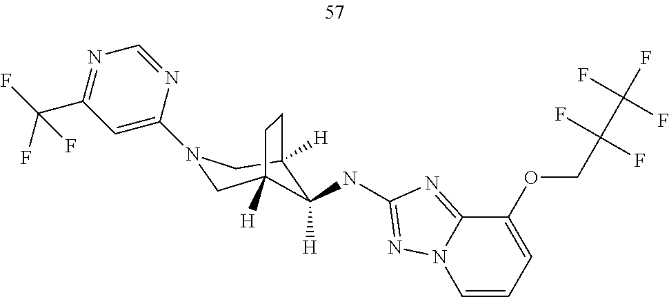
C12=NC(NC3([H])C4([H])CN(C5=CC(C(F)(F)F)=NC=N5)CC3([H])CC4)=NN1C=CC=C2OCC(C(F)(F)F)(F)F
